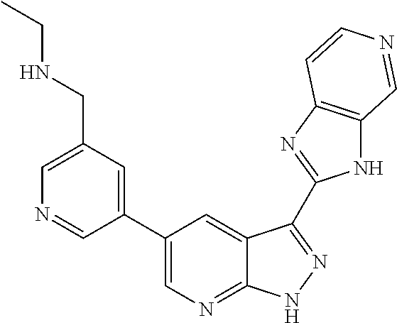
C1(C2=CN=C3C(=C2)C(C2=NC4=C(N2)C=NC=C4)=NN3)=CC(CNCC)=CN=C1
